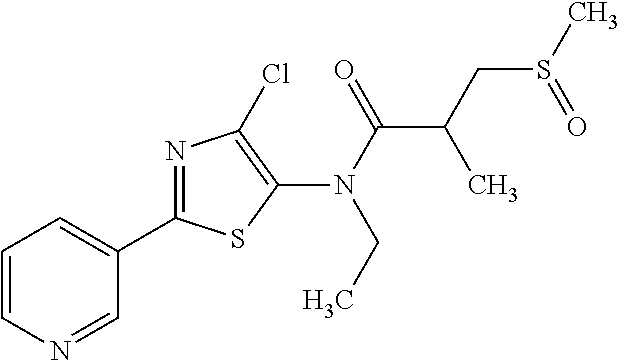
C1(N(C(=O)C(C)CS(=O)C)CC)=C(Cl)N=C(C2=CC=CN=C2)S1
